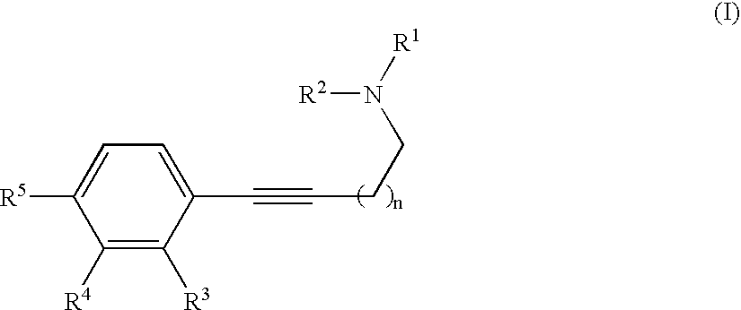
C1([R4])=C([R3])C(C#CCCN([R1])[R2])=CC=C1[R5]
